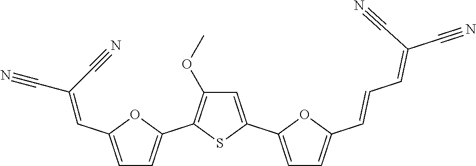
C(C1=CC=C(C2=C(OC)C=C(C3=CC=C(C=CC=C(C#N)C#N)O3)S2)O1)=C(C#N)C#N
